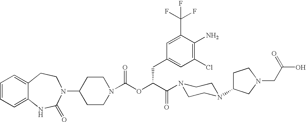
C1(N2C(=O)NC3=CC=CC=C3CC2)CCN(C(OC(C(N2CCN(C3CCN(CC(=O)O)C3)CC2)=O)CC2=CC(Cl)=C(N)C(C(F)(F)F)=C2)=O)CC1
